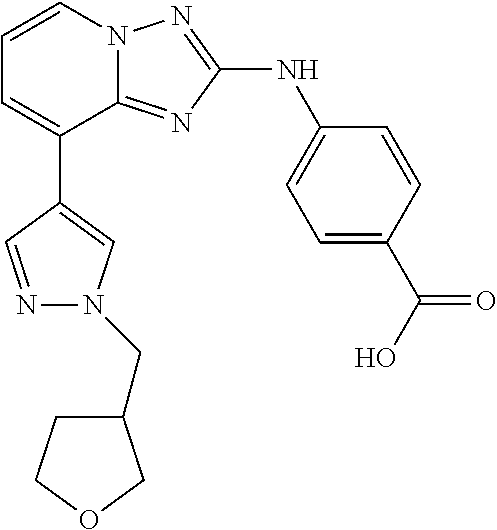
C1=C(C(O)=O)C=CC(NC2=NN3C(=N2)C(C2=CN(CC4CCOC4)N=C2)=CC=C3)=C1
